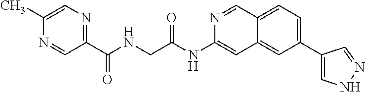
C(C(=O)NC1=CC2=CC(C3=CNN=C3)=CC=C2C=N1)NC(C1=NC=C(C)N=C1)=O
